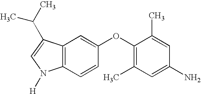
C12=C(C(C(C)C)=CN1[H])C=C(OC1=C(C)C=C(N)C=C1C)C=C2
